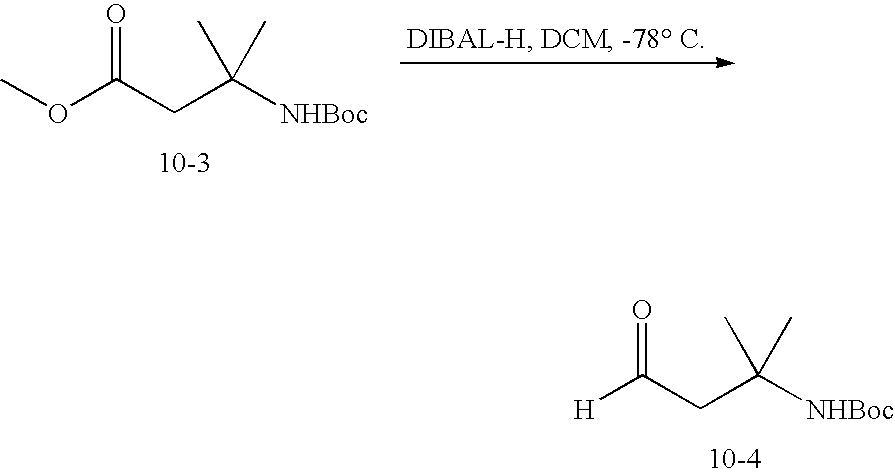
O(C(CC([NHBoc])(C)C)=O)C.[H]C(CC([NHBoc])(C)C)=O
